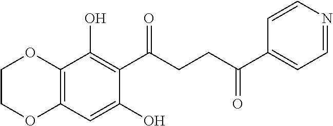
C12=C(C=C(O)C(C(CCC(C3=CC=NC=C3)=O)=O)=C1O)OCCO2
